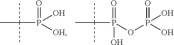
CC(C)(P(=O)(O)[OH])C.CC(C)(P(=O)(OP(=O)(O)O)O)C
